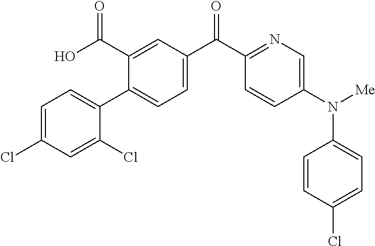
C1(C2=CC=C(Cl)C=C2Cl)=CC=C(C(C2=NC=C(N(C3=CC=C(Cl)C=C3)[Me])C=C2)=O)C=C1C(O)=O
